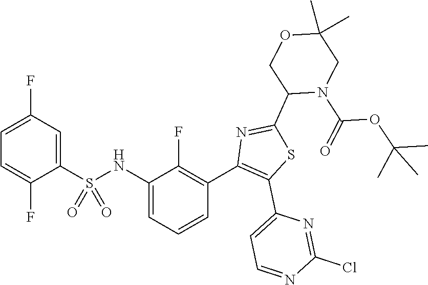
N1(C(=O)OC(C)(C)C)CC(C)(C)OCC1C1=NC(C2=C(F)C(NS(C3=CC(F)=CC=C3F)(=O)=O)=CC=C2)=C(C2=CC=NC(Cl)=N2)S1
